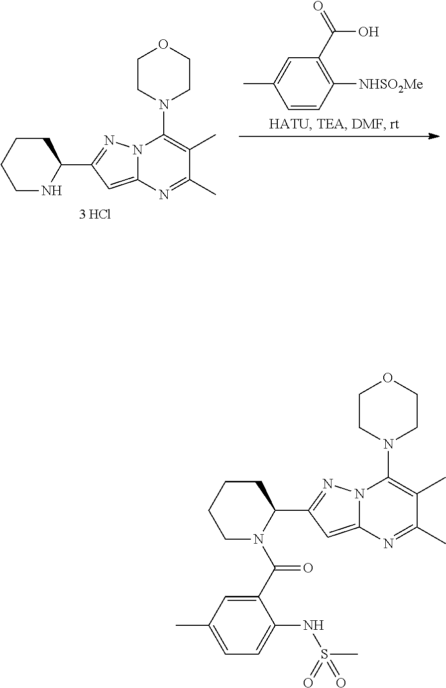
C1CCCNC1C1=NN2C(=C1)N=C(C)C(C)=C2N1CCOCC1.C1=CC([NHSO2Me])=C(C(=O)O)C=C1C.C1CCCN(C(C2=CC(C)=CC=C2NS(C)(=O)=O)=O)C1C1=NN2C(=C1)N=C(C)C(C)=C2N1CCOCC1
